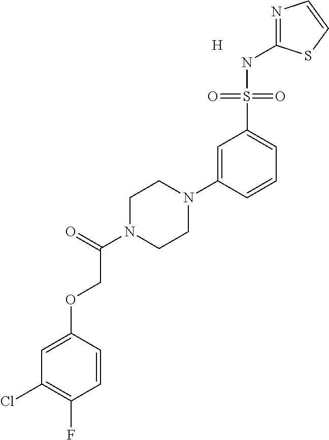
C1=CC(OCC(N2CCN(C3=CC(S(NC4=NC=CS4)(=O)=O)=CC=C3)CC2)=O)=CC(Cl)=C1F.[H]
